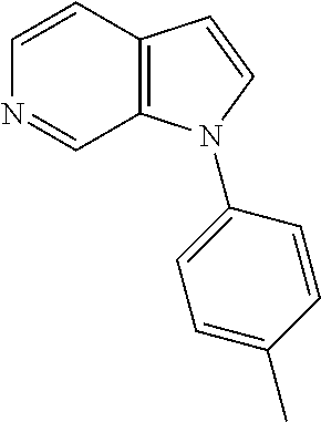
C12=C(C=CN=C1)C=CN2C1=CC=C(C)C=C1
